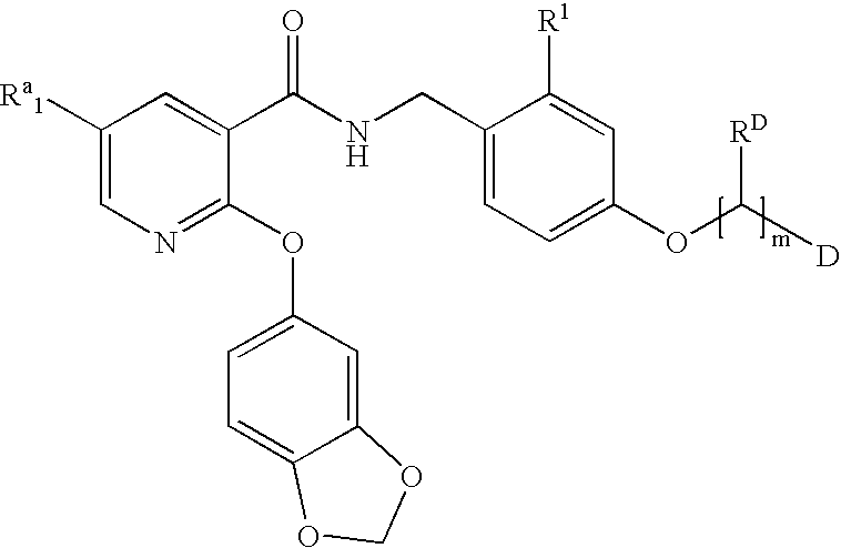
C1([Ra1])=CN=C(OC2=CC=C3C(=C2)OCO3)C(C(NCC2=CC=C(OC([D])[RD])C=C2[R1])=O)=C1
